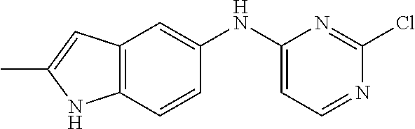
C12=C(C=CC(NC3=CC=NC(Cl)=N3)=C1)NC(C)=C2
